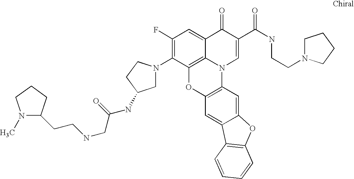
C12=C3C(=CC(F)=C1N1CC(NC(CNCCC4N(C)CCC4)=O)CC1)C(=O)C(C(=O)NCCN1CCCC1)=CN3C1=C(O2)C=C2C(=C1)OC1=C2C=CC=C1
